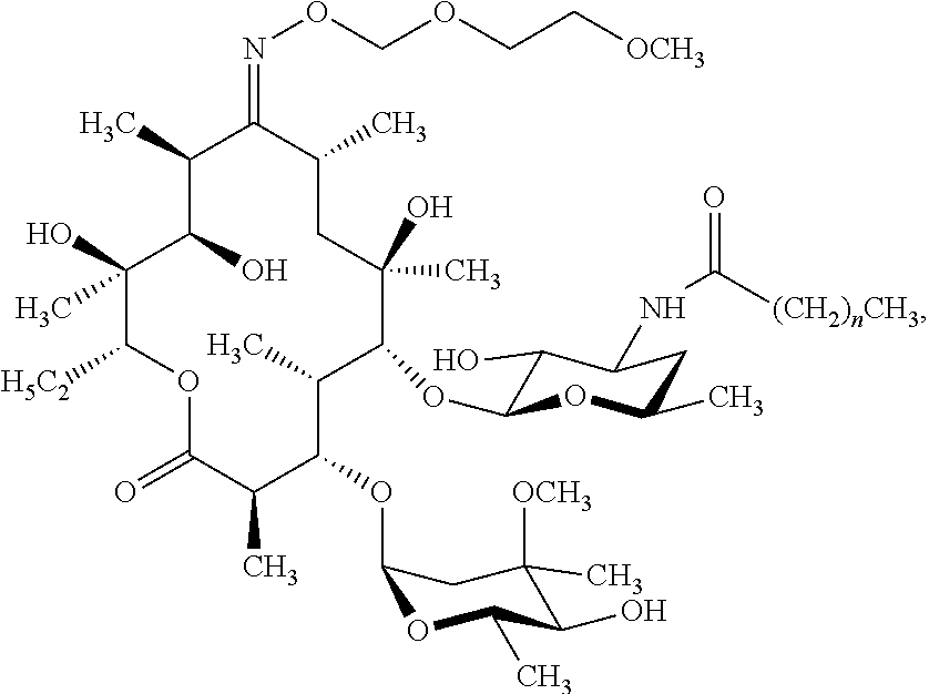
C1(C)C(O)C(O)(C)C([H5C2])OC(=O)C(C)C(OC2OC(C)C(O)C([OCH3])(C)C2)C(C)C(OC2C(O)C(NC([(CH2)nCH3])=O)CC(C)O2)C(O)(C)CC(C)C1=NOCOCC[OCH3]
